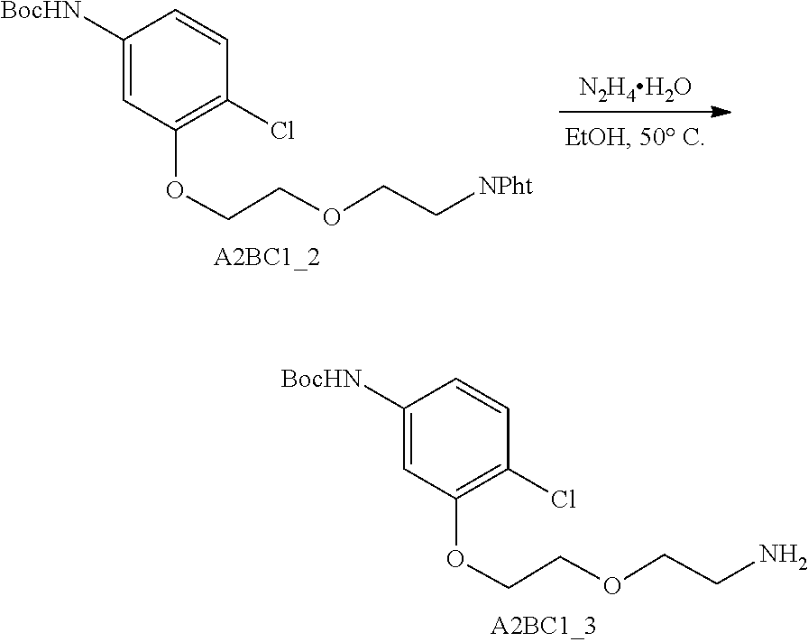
[N2H4H2O].C(COC1=C(Cl)C=CC([BocHN])=C1)OCC[NPht].C(COC1=C(Cl)C=CC([BocHN])=C1)OCCN
